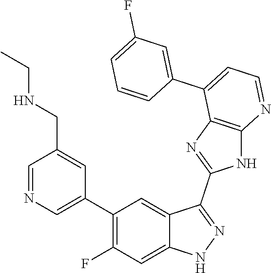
C1=NC=C(C2=C(F)C=C3C(=C2)C(C2=NC4=C(N2)N=CC=C4C2=CC(F)=CC=C2)=NN3)C=C1CNCC
